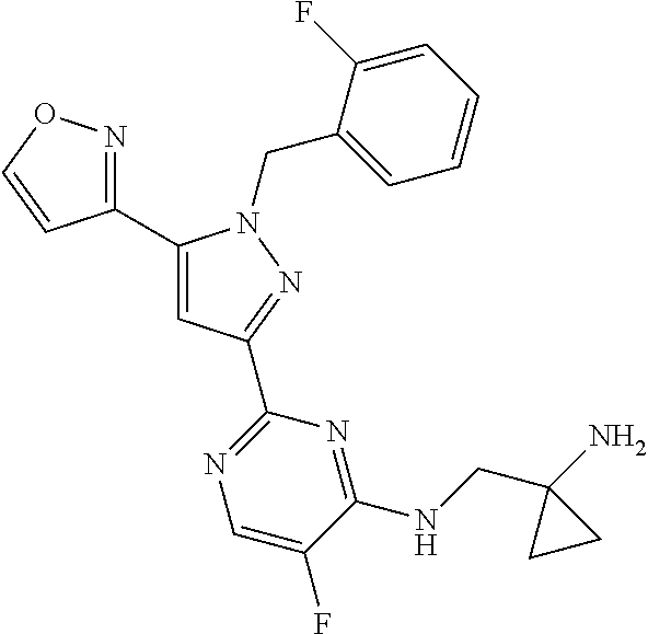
C1(C2=NOC=C2)=CC(C2=NC=C(F)C(NCC3(N)CC3)=N2)=NN1CC1=CC=CC=C1F
